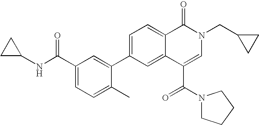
C1C(NC(C2=CC=C(C)C(C3=CC=C4C(=C3)C(C(N3CCCC3)=O)=CN(CC3CC3)C4=O)=C2)=O)C1
